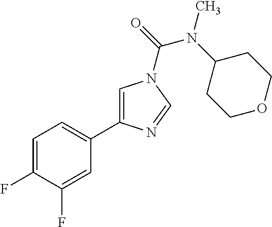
C1=C(F)C(F)=CC(C2=CN(C(=O)N(C3CCOCC3)C)C=N2)=C1
